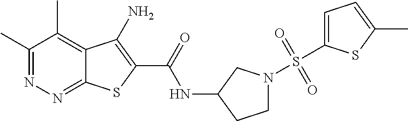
C1(C)=NN=C2C(=C1C)C(N)=C(C(=O)NC1CCN(S(C3=CC=C(C)S3)(=O)=O)C1)S2
